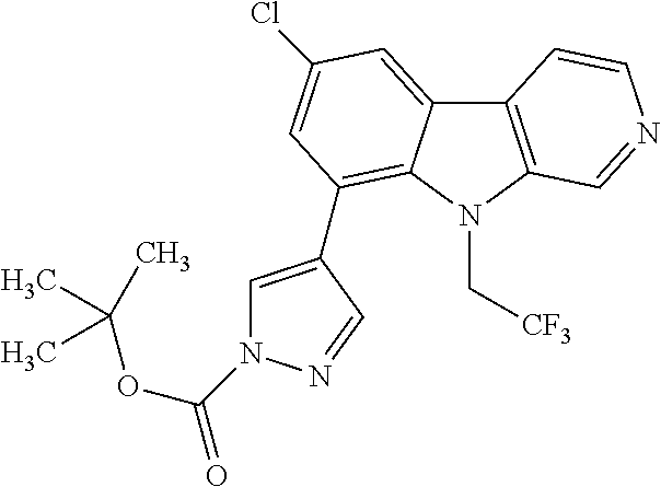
C1=C(C2=C3C(=CC(Cl)=C2)C2=C(N3C[CF3])C=NC=C2)C=NN1C(OC(C)(C)C)=O
